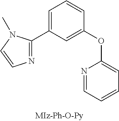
C1=C(C2=NC=CN2C)C=C(OC2=CC=CC=N2)C=C1
